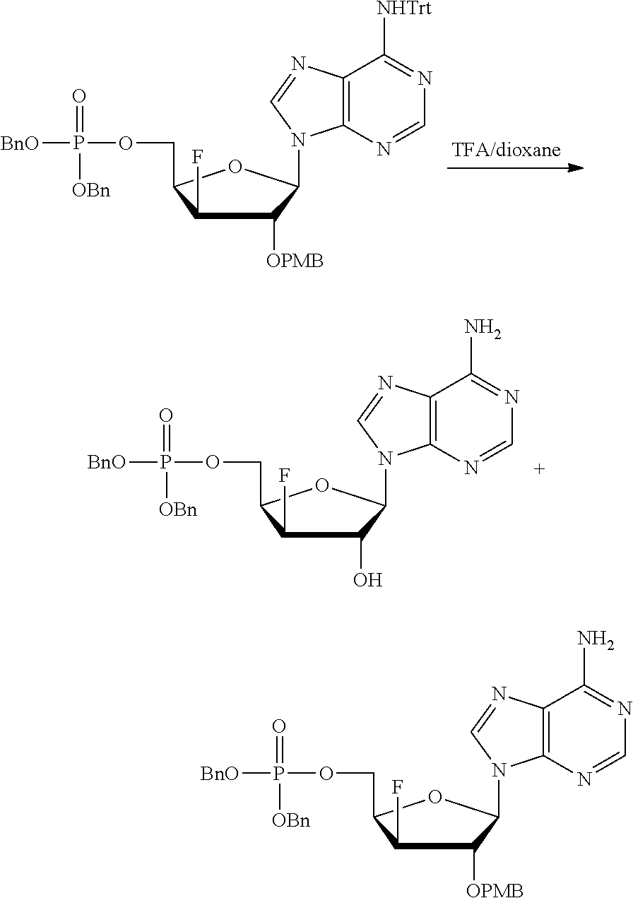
C1(F)C(COP([BnO])(=O)[OBn])OC(N2C3=C(C([NHTrt])=NC=N3)N=C2)C1[OPMB].C1(F)C(COP([BnO])(=O)[OBn])OC(N2C3=C(C(N)=NC=N3)N=C2)C1O.C1(F)C(COP([BnO])(=O)[OBn])OC(N2C3=C(C(N)=NC=N3)N=C2)C1[OPMB]
